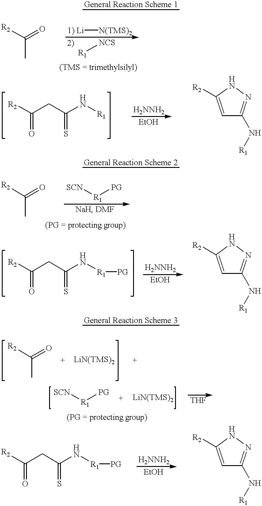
[R2]C(=O)C.[1) Li][N(TMS)2].[R1][NCS].[R2]C(CC(N[R1])=S)=O.C1=C([R2])NN=C1N[R1].[R2]C(=O)C.[R2]C(CC(N[R1][PG])=S)=O.[SCN][R1][PG].C1=C([R2])NN=C1N[R1].[R2]C(=O)C.[SCN][R1][PG].[R2]C(CC(N[R1][PG])=S)=O.C1=C([R2])NN=C1N[R1]
